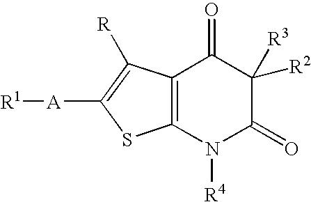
[R1][A]C1=C([R])C2=C(S1)N([R4])C(=O)C([R2])([R3])C2=O
